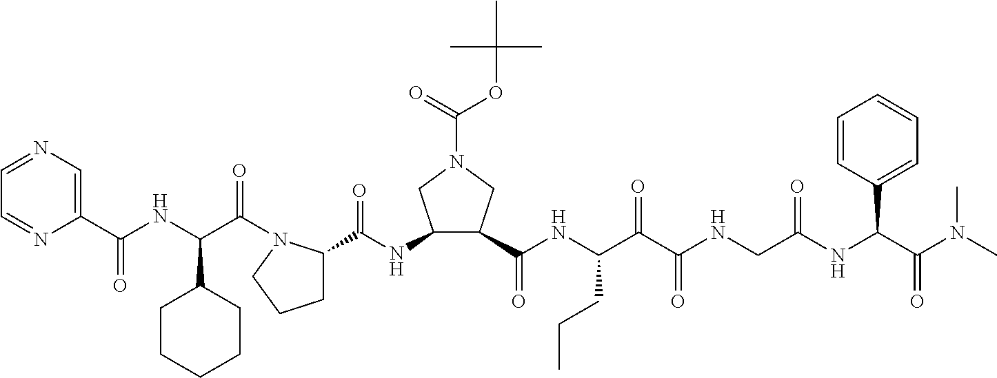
C(=O)(NC1C(C(=O)NC(C(C(NCC(NC(C(N(C)C)=O)C2=CC=CC=C2)=O)=O)=O)CCC)CN(C(=O)OC(C)(C)C)C1)C1CCCN1C(C(NC(C1=CN=CC=N1)=O)C1CCCCC1)=O
